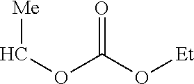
C(OC(O[Et])=O)[Me]
